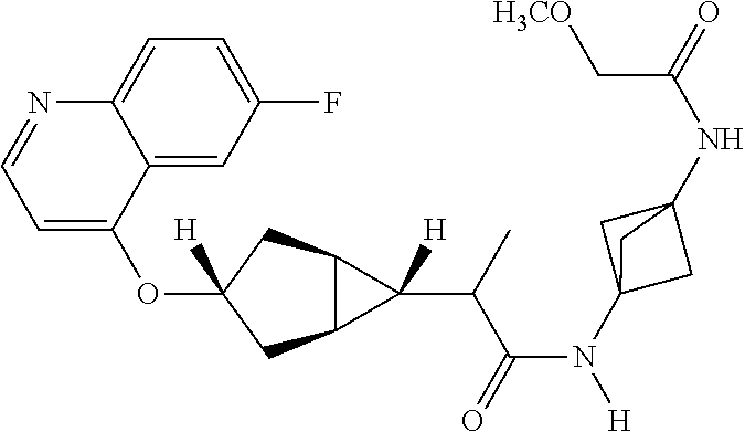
O(C1([H])CC2C(C1)C2(C(C(N([H])C12CC(NC(=O)C[H3CO])(C1)C2)=O)C)[H])C1=CC=NC2=CC=C(F)C=C12
